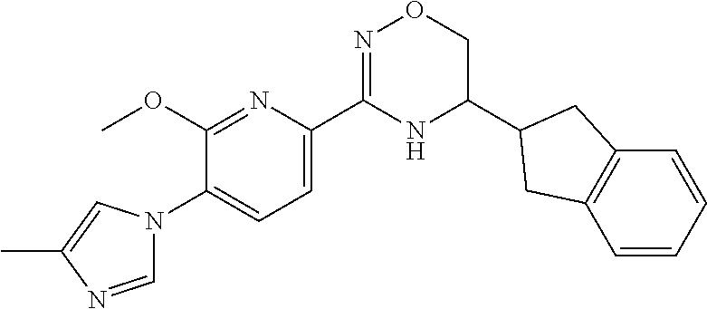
C1(OC)=NC(C2=NOCC(C3CC4=C(C3)C=CC=C4)N2)=CC=C1N1C=NC(C)=C1
